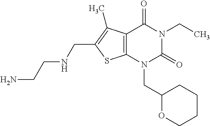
C12=C(N(CC3OCCCC3)C(=O)N(CC)C1=O)SC(CNCCN)=C2C
